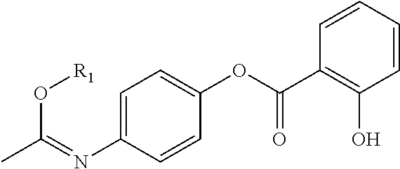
CC(=NC1=CC=C(OC(C2=C(O)C=CC=C2)=O)C=C1)O[R1]
